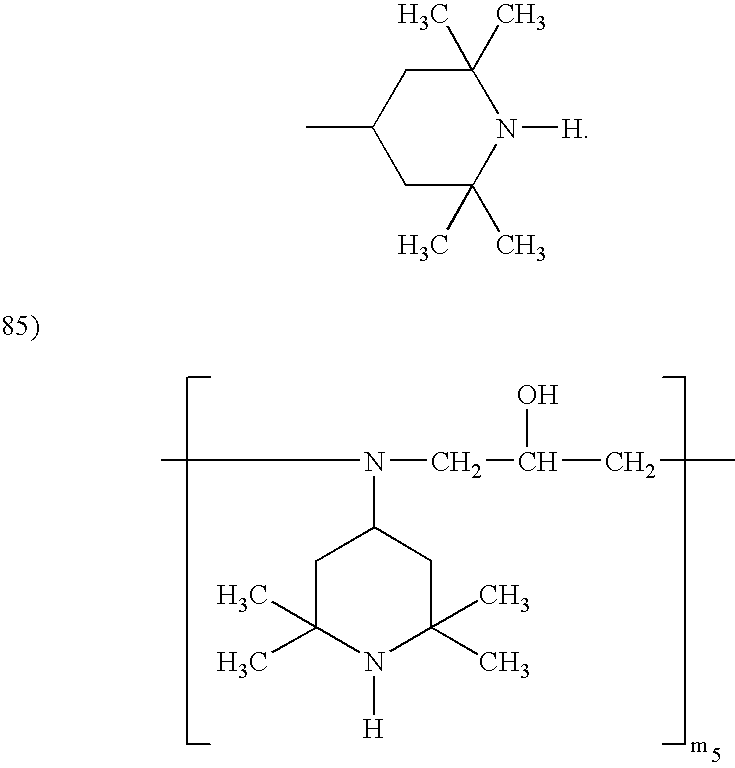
CN(CC(CC)O)C1CC(C)(C)N([H])C(C)(C)C1.CC1CC(C)(C)N([H])C(C)(C)C1
